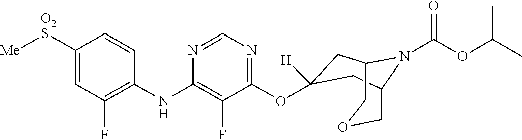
C1([O2S][Me])=CC(F)=C(NC2=C(F)C(OC3([H])CC4N(C(OC(C)C)=O)C(COC4)C3)=NC=N2)C=C1
